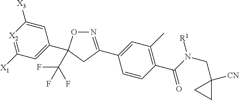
[X2]1=C([X1])C=C(C2(C(F)(F)F)ON=C(C3=CC(C)=C(C(N(CC4([CN])CC4)[R1])=O)C=C3)C2)C=C1[X3]
